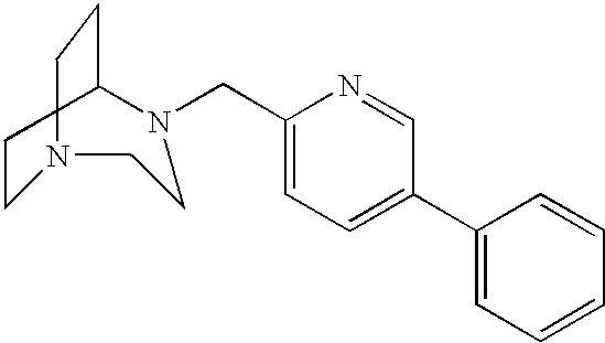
C1CN(CC2=CC=C(C3=CC=CC=C3)C=N2)CCN(CC)C1
